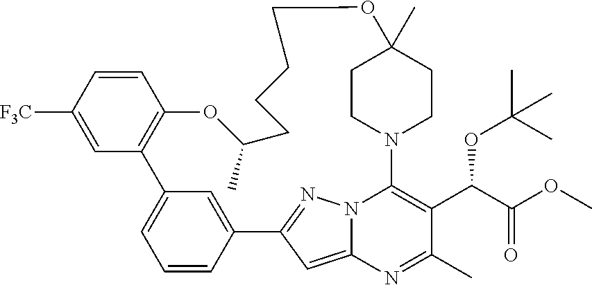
C1CN2CCC1(C)OCCCCC(C)OC1=C(C3=CC=CC(=C3)C3=NN4C(=C3)N=C(C)C(C(C(OC)=O)OC(C)(C)C)=C24)C=C([F3C])C=C1
